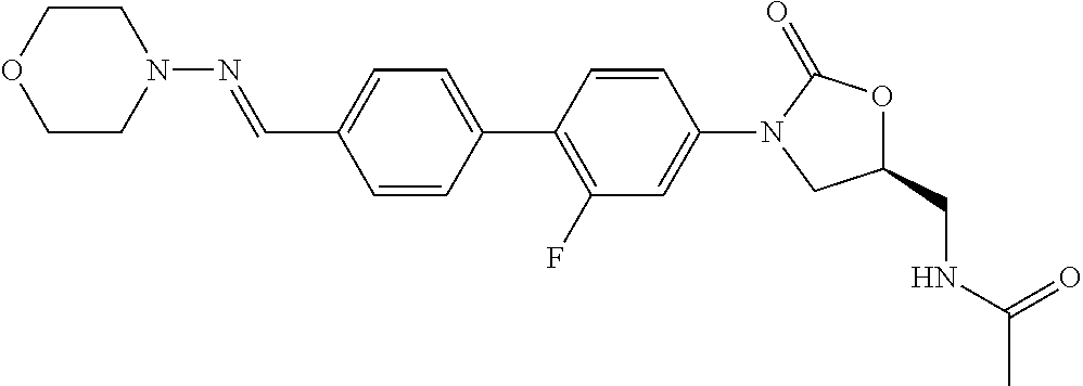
C(C1=CC=C(C2=C(F)C=C(N3CC(CNC(C)=O)OC3=O)C=C2)C=C1)=NN1CCOCC1
